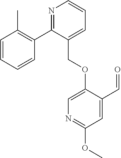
C1=CC=CC(C)=C1C1=NC=CC=C1COC1=CN=C(OC)C=C1C=O
